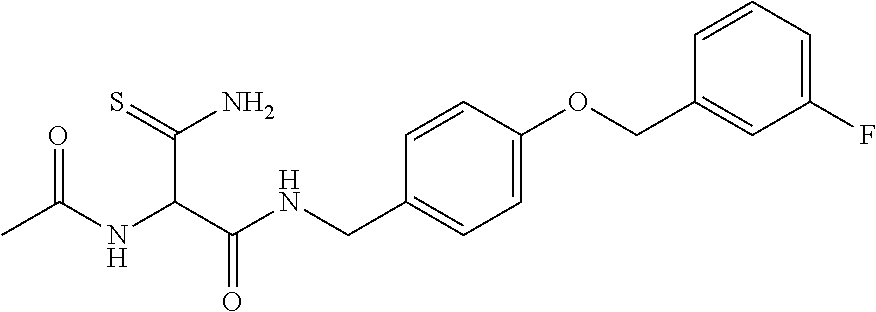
C(C(C(NCC1=CC=C(OCC2=CC(F)=CC=C2)C=C1)=O)NC(C)=O)(N)=S
